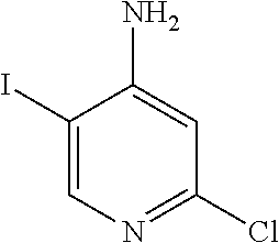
C1(I)=CN=C(Cl)C=C1N
